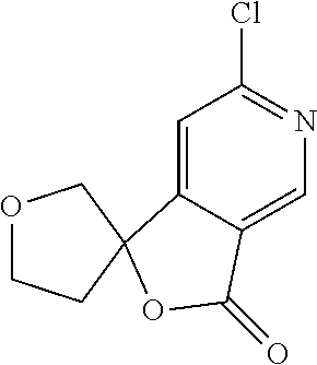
C1=C2C(=CN=C1Cl)C(=O)OC21CCOC1
